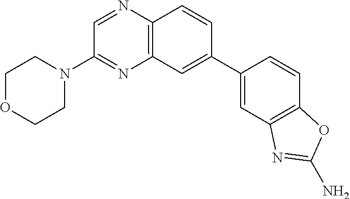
C1OCCN(C2=NC3=C(N=C2)C=CC(C2=CC4=C(C=C2)OC(N)=N4)=C3)C1
